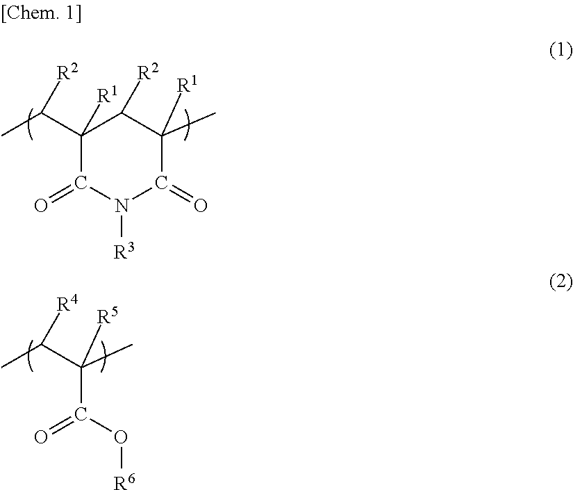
C1(C(C)[R2])([R1])C(=O)N([R3])C(=O)C(C)([R1])C1[R2].CC(C(C)([R5])C(O[R6])=O)[R4]
